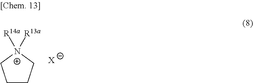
C1CC[N+]([R14a])([R13a])C1.[X]
